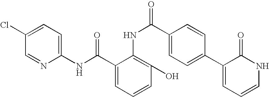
C1(NC(C2=CC=CC(O)=C2NC(C2=CC=C(C3=CC=CNC3=O)C=C2)=O)=O)=CC=C(Cl)C=N1
